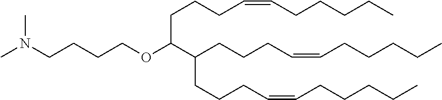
C(CC=CCCCCC)CC(CCCC=CCCCCC)C(CCCC=CCCCCC)OCCCCN(C)C
